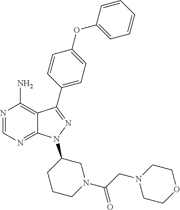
N1=CN=C2C(=C1N)C(C1=CC=C(OC3=CC=CC=C3)C=C1)=NN2C1CN(C(=O)CN2CCOCC2)CCC1
